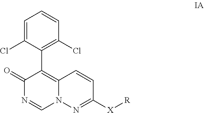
C1=CC(Cl)=C(C2=C3C=CC([X][R])=NN3C=NC2=O)C(Cl)=C1
